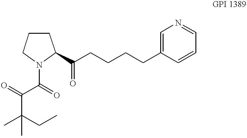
C1CCN(C(C(C(C)(CC)C)=O)=O)C1C(CCCCC1=CN=CC=C1)=O
